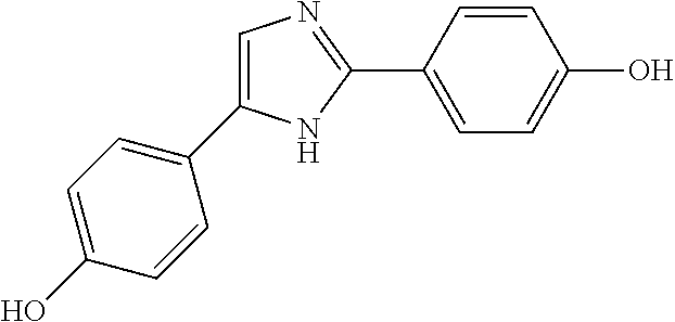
C1=C(C2=CC=C(O)C=C2)NC(C2=CC=C(O)C=C2)=N1
